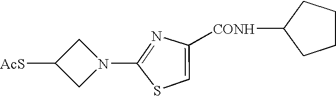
[AcS]C1CN(C2=NC([CONH]C3CCCC3)=CS2)C1
